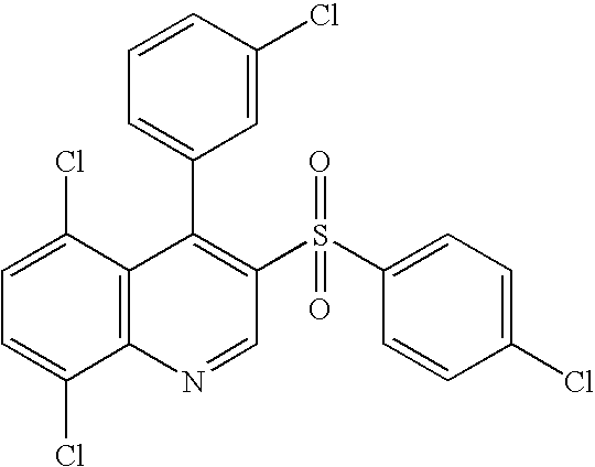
C12=C(C(Cl)=CC=C1Cl)C(C1=CC=CC(Cl)=C1)=C(S(C1=CC=C(Cl)C=C1)(=O)=O)C=N2
